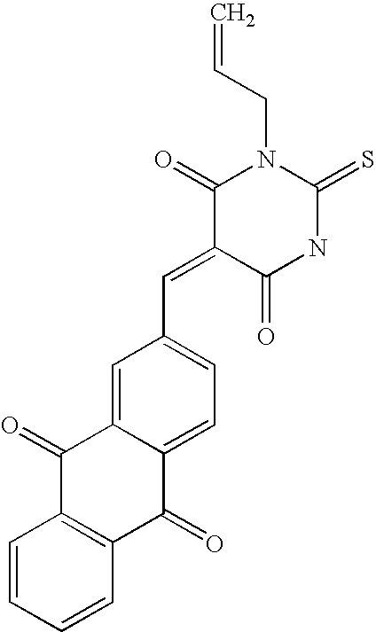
C=CCN1C(=O)C(=CC2=CC=C3C(=C2)C(=O)C2=C(C3=O)C=CC=C2)C(=O)NC1=S
